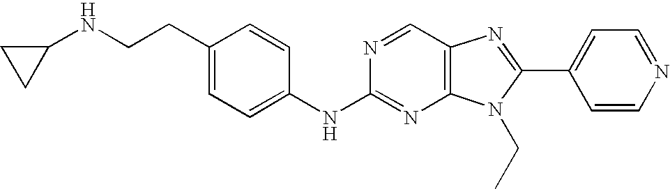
C1(CCNC2CC2)=CC=C(NC2=NC3=C(C=N2)N=C(C2=CC=NC=C2)N3CC)C=C1
